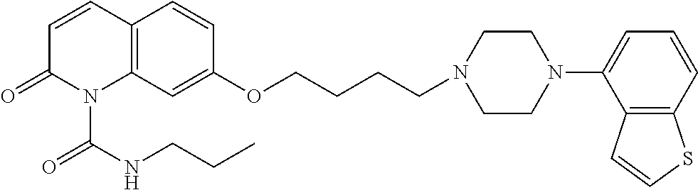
C12=C(C=C(OCCCCN3CCN(C4=CC=CC5=C4C=CS5)CC3)C=C1)N(C(NCCC)=O)C(=O)C=C2
